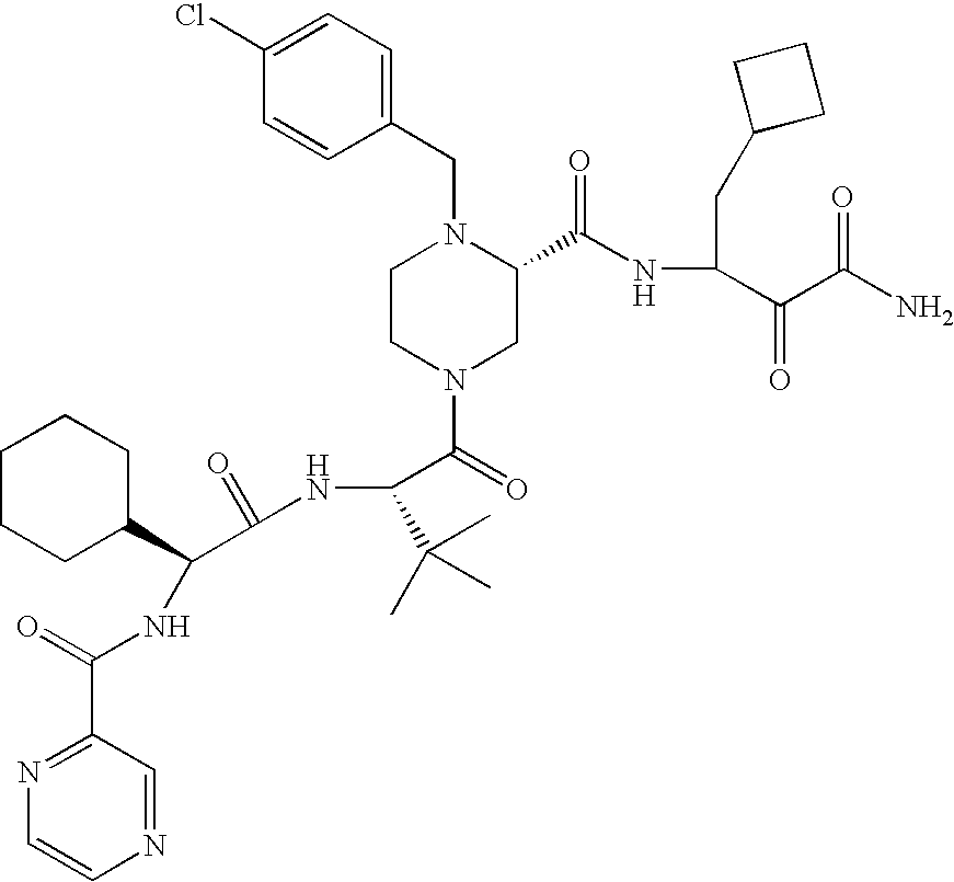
ClC1=CC=C(CN2CCN(C(=O)C(NC(C(C3CCCCC3)NC(C3=NC=CN=C3)=O)=O)C(C)(C)C)CC2C(NC(C(C(N)=O)=O)CC2CCC2)=O)C=C1
